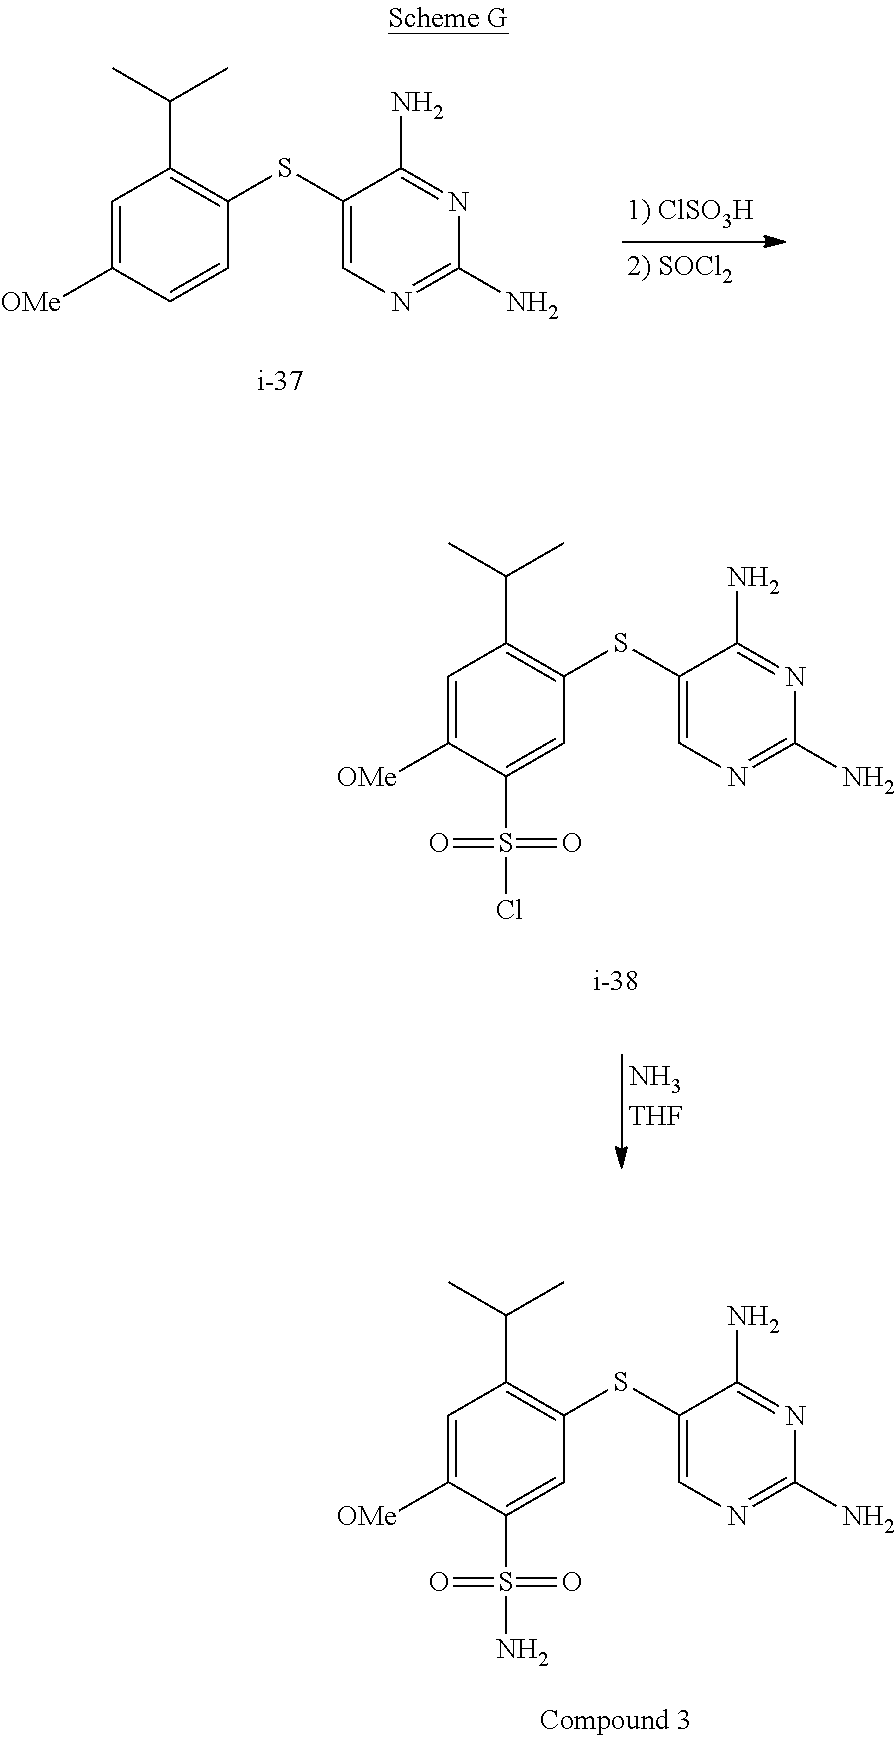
C1=C([OMe])C=CC(SC2=CN=C(N)N=C2N)=C1C(C)C.C1=C([OMe])C(S(=O)(=O)Cl)=CC(SC2=CN=C(N)N=C2N)=C1C(C)C.C1=C([OMe])C(S(=O)(=O)N)=CC(SC2=CN=C(N)N=C2N)=C1C(C)C
